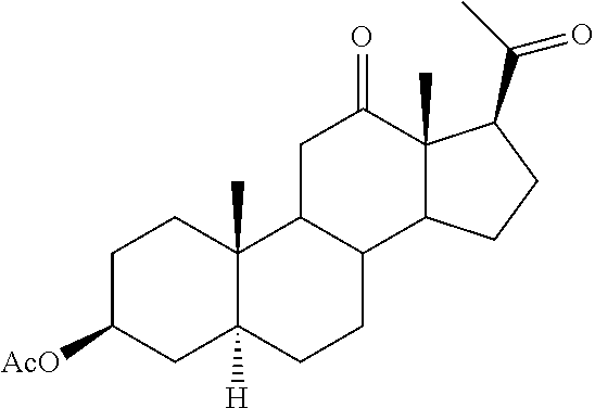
C1C([AcO])CC2([H])C(C)(C1)C1C(CC2)C2C(C)(C(=O)C1)C(C(C)=O)CC2
